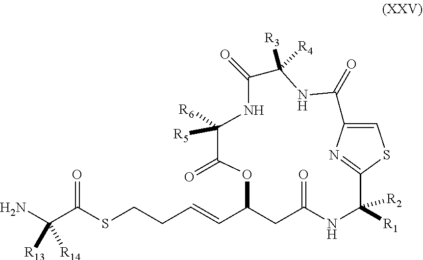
S(CCC=CC1CC(=O)NC([R1])([R2])C2=NC(=CS2)C(=O)NC([R3])([R4])C(=O)NC([R5])([R6])C(=O)O1)C(C(N)([R13])[R14])=O
